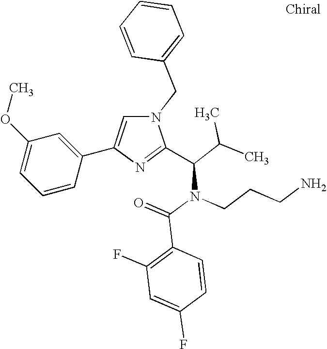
N1(CC2=CC=CC=C2)C=C(C2=CC(OC)=CC=C2)N=C1C(C(C)C)N(C(=O)C1=C(F)C=C(F)C=C1)CCCN
